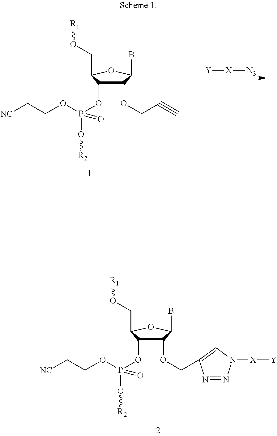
C1(OCC#C)C(OP(OCC[NC])(O[R2])=O)C(CO[R1])OC1B.[Y][X][N3].C1(OCC2=CN([X][Y])N=N2)C(OP(OCC[NC])(O[R2])=O)C(CO[R1])OC1B
